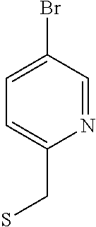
C1=C(Br)C=NC(CS)=C1
